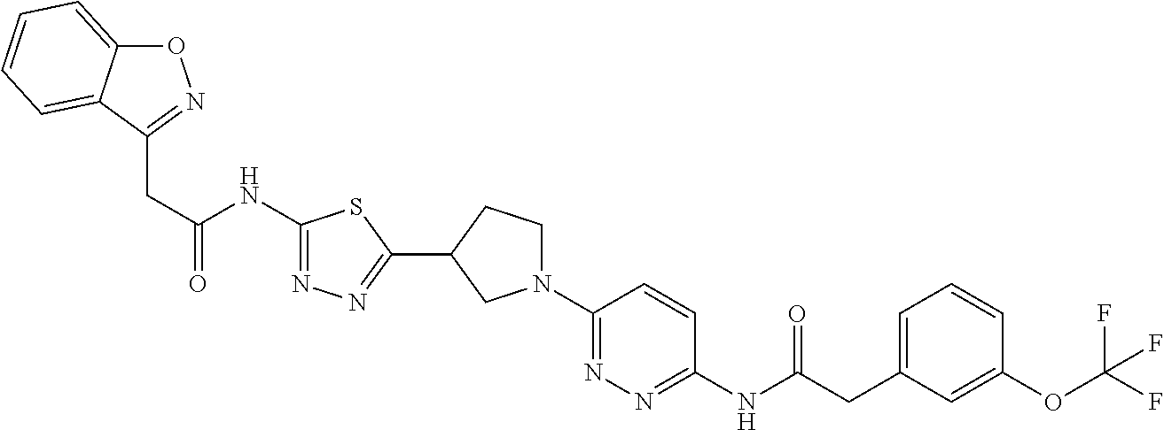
C1(NC(CC2=NOC3=CC=CC=C23)=O)=NN=C(C2CN(C3=NN=C(NC(CC4=CC=CC(OC(F)(F)F)=C4)=O)C=C3)CC2)S1
